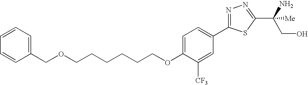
C(CCCOC1=CC=C(C2=NN=C(C(CO)([Me])N)S2)C=C1[CF3])CCOCC1=CC=CC=C1
